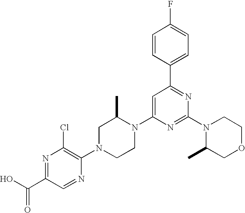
C1=CC(C2=NC(N3C(C)COCC3)=NC(N3C(C)CN(C4=C(Cl)N=C(C(O)=O)C=N4)CC3)=C2)=CC=C1F
